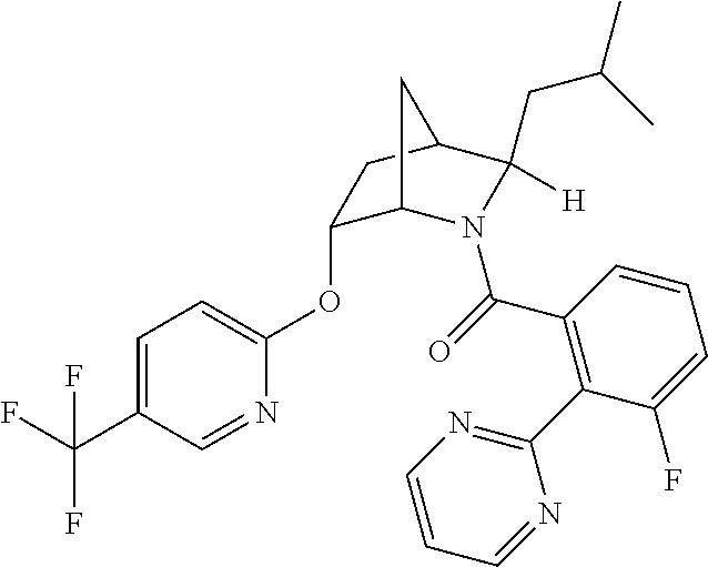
C1(OC2=CC=C(C(F)(F)F)C=N2)C2N(C(=O)C3=C(C4=NC=CC=N4)C(F)=CC=C3)C(CC(C)C)([H])C(C1)C2
